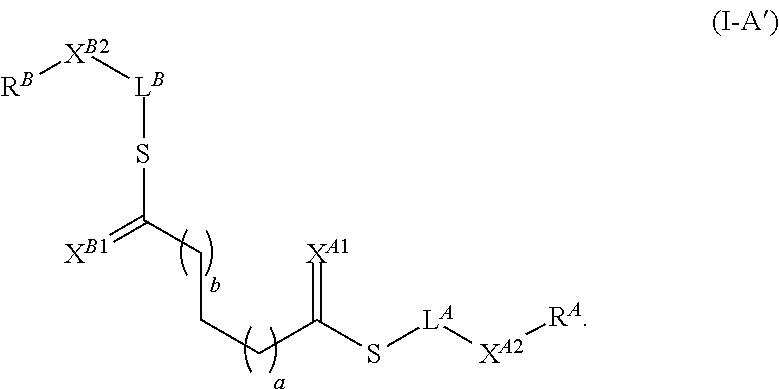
C(CC(=[XB1])S[LB][XB2][RB])CC(S[LA][XA2][RA])=[XA1]
